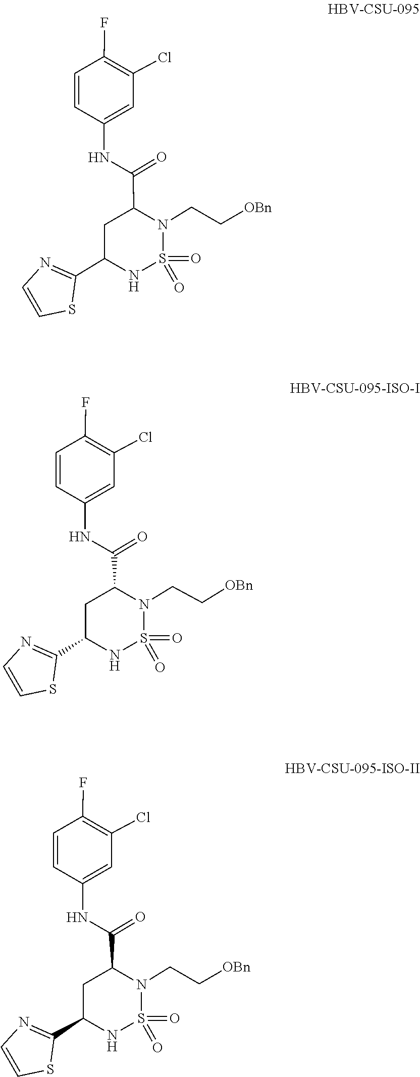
O=S1(=O)N(CC[OBn])C(C(NC2=CC(Cl)=C(F)C=C2)=O)CC(C2=NC=CS2)N1.O=S1(=O)N(CC[OBn])C(C(NC2=CC(Cl)=C(F)C=C2)=O)CC(C2=NC=CS2)N1.O=S1(=O)N(CC[OBn])C(C(NC2=CC(Cl)=C(F)C=C2)=O)CC(C2=NC=CS2)N1
